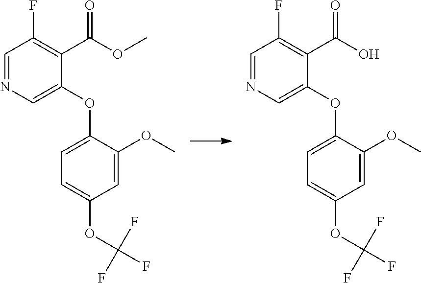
C1=NC=C(OC2=CC=C(OC(F)(F)F)C=C2OC)C(C(OC)=O)=C1F.C1=NC=C(OC2=CC=C(OC(F)(F)F)C=C2OC)C(C(O)=O)=C1F
